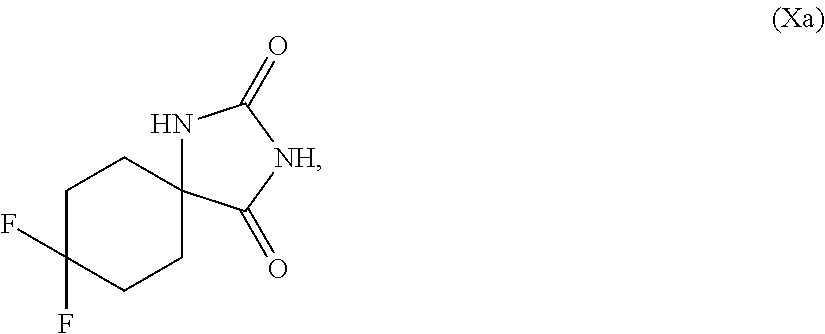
C1C(F)(F)CCC2(C1)NC(=O)[NH]C2=O
